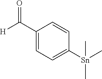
C1(C([H])=O)=CC=C([Sn](C)(C)C)C=C1
